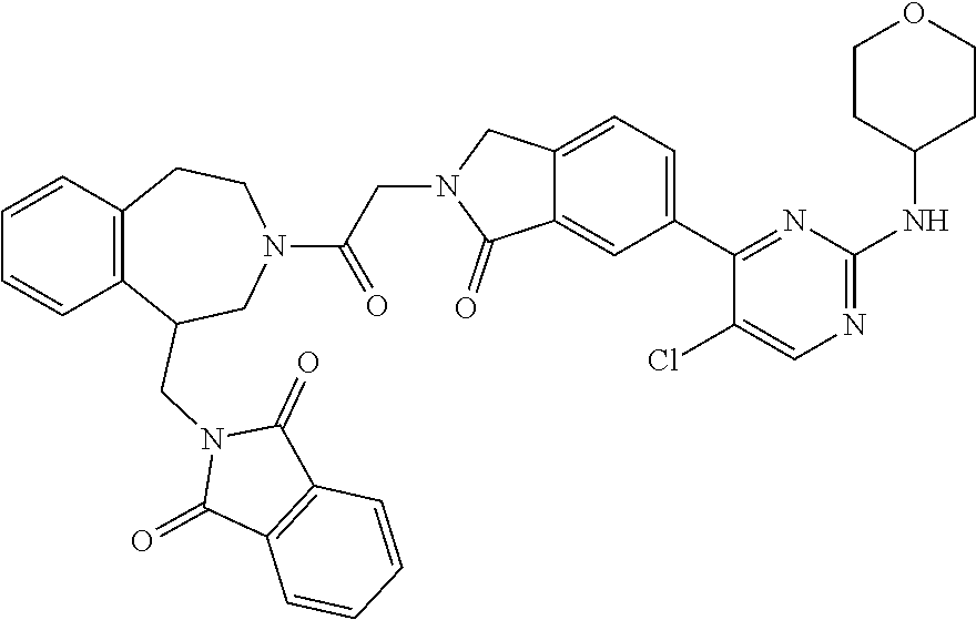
N1=C(NC2CCOCC2)N=C(C2=CC=C3C(=C2)C(=O)N(CC(=O)N2CC(CN4C(=O)C5=C(C4=O)C=CC=C5)C4=C(C=CC=C4)CC2)C3)C(Cl)=C1
